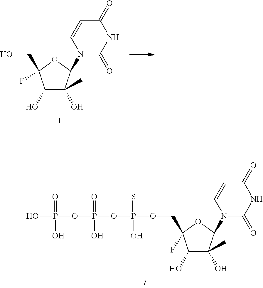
C1(O)C(C)(O)C(N2C(=O)NC(=O)C=C2)OC1(F)COP(OP(OP(O)(=O)O)(=O)O)(=S)O.C1(O)C(C)(O)C(N2C(=O)NC(=O)C=C2)OC1(F)CO
